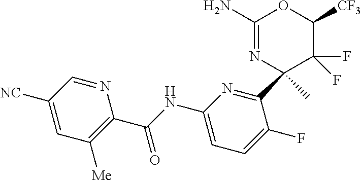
C1(N)=NC(C2=NC(NC(C3=C([Me])C=C([NC])C=N3)=O)=CC=C2F)(C)C(F)(F)C([CF3])O1
